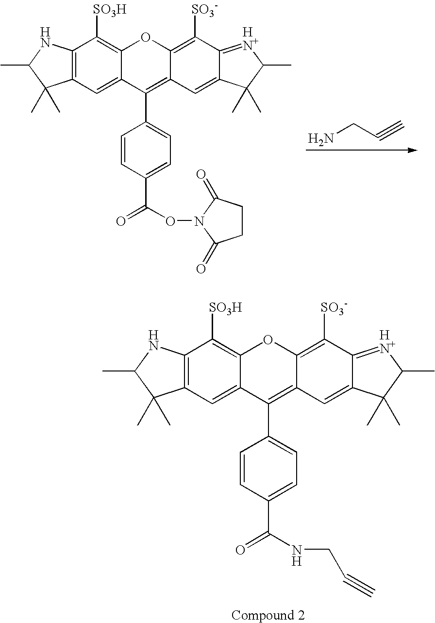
C12=C(C=C3C(=C1[SO3H])OC1=C([SO3-])C4=[HN+]C(C)C(C)(C)C4=CC1=C3C1=CC=C(C(=O)NCC#C)C=C1)C(C)(C)C(C)N2.NCC#C.C12=C(C=C3C(=C1[SO3H])OC1=C([SO3-])C4=[HN+]C(C)C(C)(C)C4=CC1=C3C1=CC=C(C(=O)ON3C(=O)CCC3=O)C=C1)C(C)(C)C(C)N2
